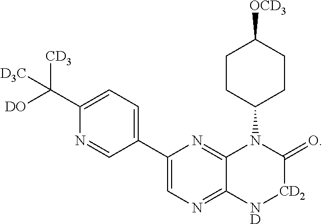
C1(C2=CC=C(C([DO])([CD3])[D3C])N=C2)=CN=C2C(=N1)N(C1CCC([OCD3])CC1)C(=O)[CD2][ND]2
